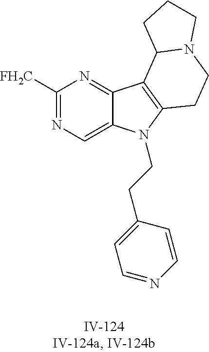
C1([FH2C])=NC=C2C(=N1)C1=C(N2CCC2=CC=NC=C2)CCN2C1CCC2
